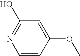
C1=CC(OC)=CC(O)=N1
